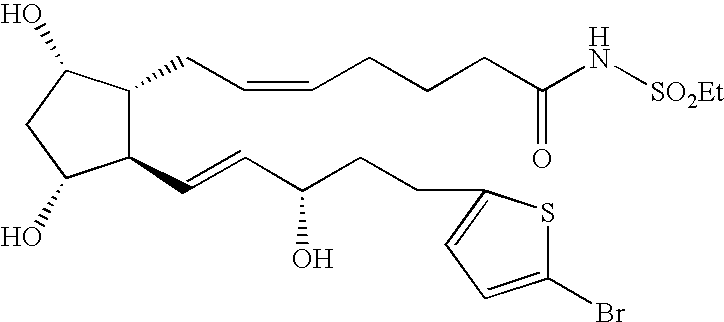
C1(C=CC(CCC2=CC=C(Br)S2)O)C(CC=CCCCC(N[SO2Et])=O)C(O)CC1O
